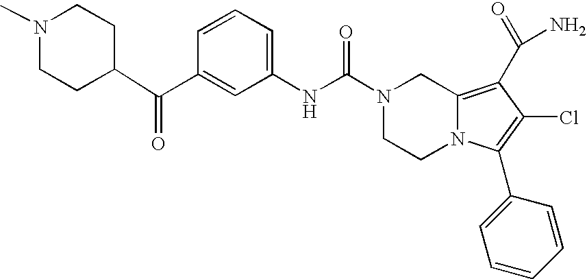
C1=CC=C(NC(N2CCN3C(=C(C(N)=O)C(Cl)=C3C3=CC=CC=C3)C2)=O)C=C1C(C1CCN(C)CC1)=O
